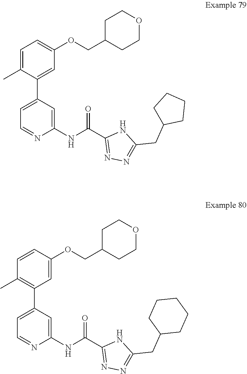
C1=C(C2=CC=NC(NC(C3=NN=C(CC4CCCC4)N3)=O)=C2)C(C)=CC=C1OCC1CCOCC1.C1=NC(NC(C2=NN=C(CC3CCCCC3)N2)=O)=CC(C2=C(C)C=CC(OCC3CCOCC3)=C2)=C1
